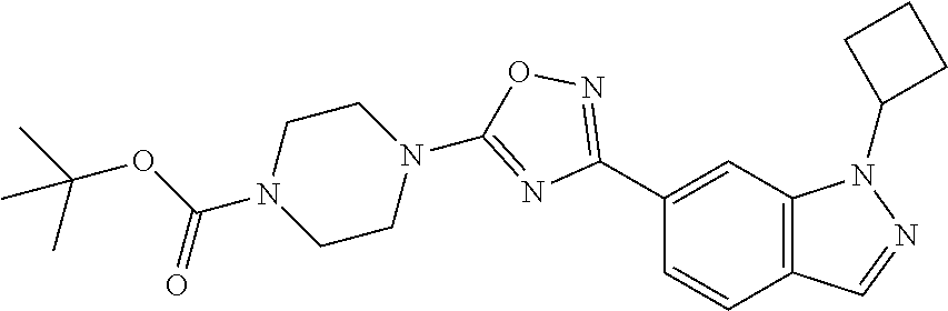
C1(C2=NOC(N3CCN(C(OC(C)(C)C)=O)CC3)=N2)=CC2=C(C=C1)C=NN2C1CCC1
